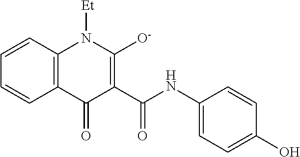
C1=CC2=C(C=C1)C(=O)C(C(=O)NC1=CC=C(O)C=C1)=C([O-])N2[Et]
